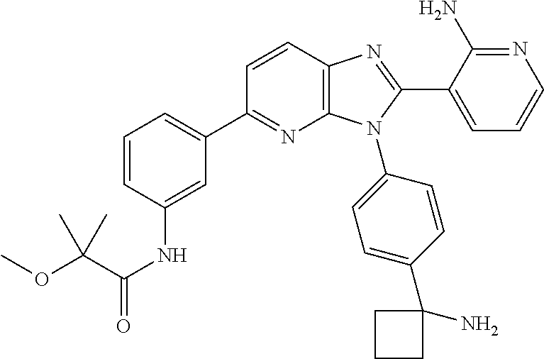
C12=C(C=CC(C3=CC=CC(NC(=O)C(OC)(C)C)=C3)=N1)N=C(C1=CC=CN=C1N)N2C1=CC=C(C2(N)CCC2)C=C1
